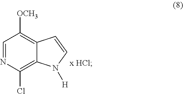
N1=CC([OCH3])=C2C(=C1Cl)N([H])C=C2
